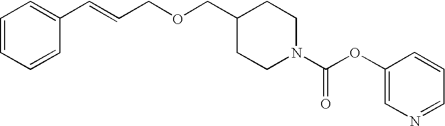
C1=CC=CC(C=CCOCC2CCN(C(OC3=CN=CC=C3)=O)CC2)=C1
